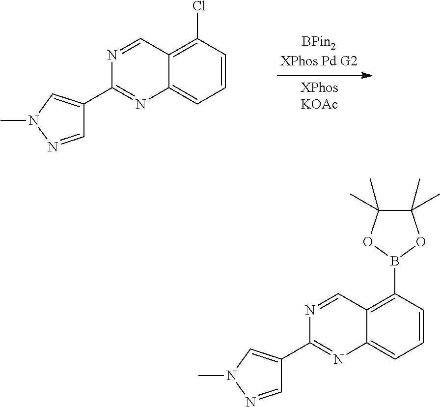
C1=CC(Cl)=C2C(=C1)N=C(C1=CN(C)N=C1)N=C2.C1=CC(B2OC(C)(C)C(C)(C)O2)=C2C(=C1)N=C(C1=CN(C)N=C1)N=C2
